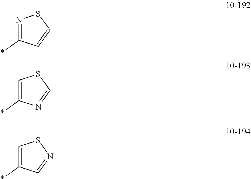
N1=C(*)C=CS1.C1=C(*)N=CS1.C1=C(*)C=NS1
